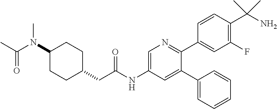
C1(C2=CC(NC(CC3CCC(N(C(C)=O)C)CC3)=O)=CN=C2C2=CC(F)=C(C(N)(C)C)C=C2)=CC=CC=C1
